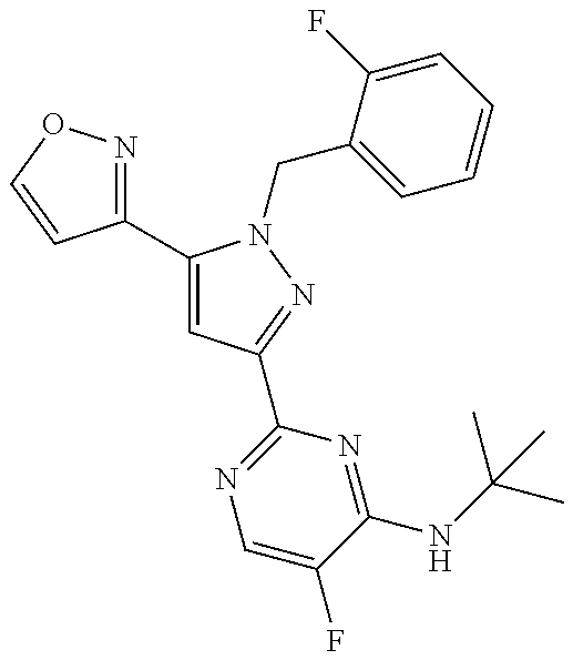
C1(C2=CC(C3=NC=C(F)C(NC(C)(C)C)=N3)=NN2CC2=CC=CC=C2F)=NOC=C1
